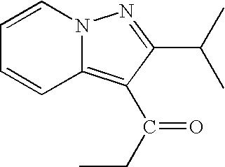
C1=CN2C(=C(C(CC)=O)C(C(C)C)=N2)C=C1
